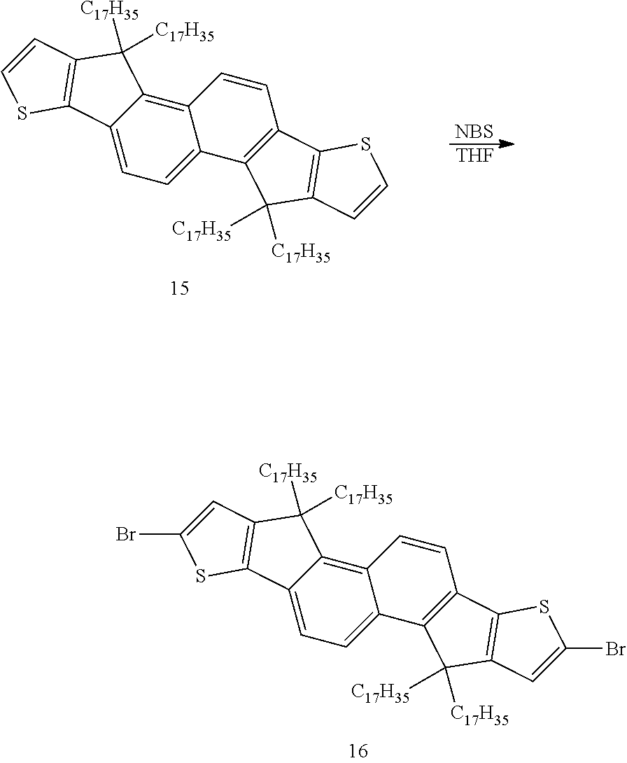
C12=C3C(=CC=C1C1=C(C=C2)C2=C(C1([C17H35])[C17H35])C=C(Br)S2)C1=C(C3([C17H35])[C17H35])C=C(Br)S1.C12=C3C(=CC=C1C1=C(C=C2)C2=C(C1([C17H35])[C17H35])C=CS2)C1=C(C3([C17H35])[C17H35])C=CS1.[NBS].[THF]
